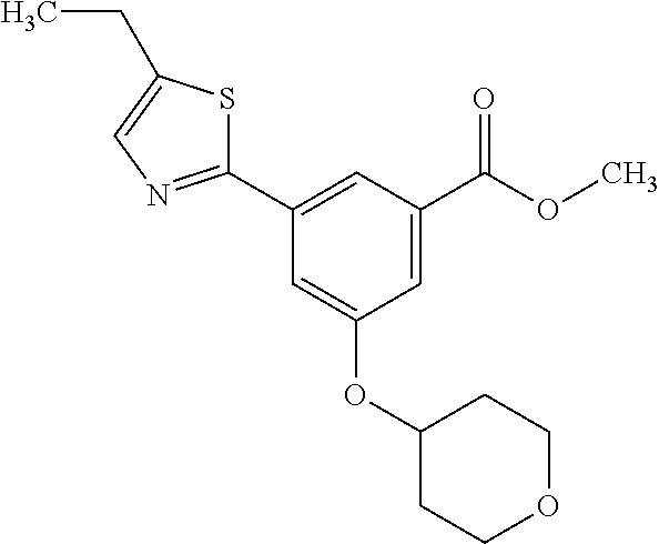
C1=C(C(OC)=O)C=C(C2=NC=C(CC)S2)C=C1OC1CCOCC1
